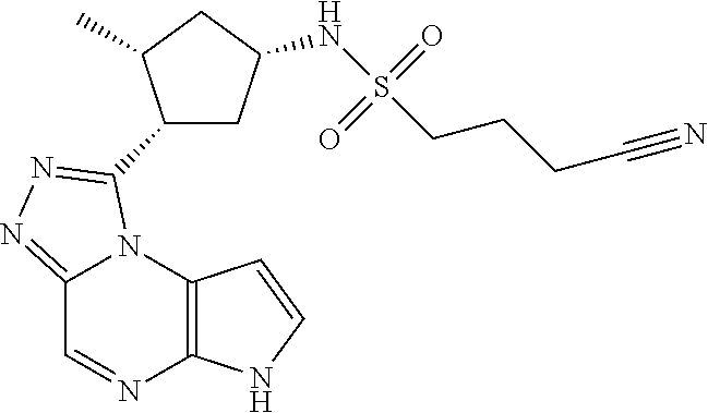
C12=C(N3C(=NN=C3C3CC(NS(CCCC#N)(=O)=O)CC3C)C=N1)C=CN2
